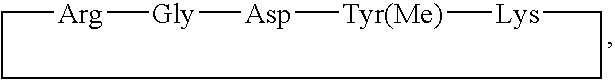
C1[Arg][Gly][Asp][Tyr(Me)][Lys]CCC1
